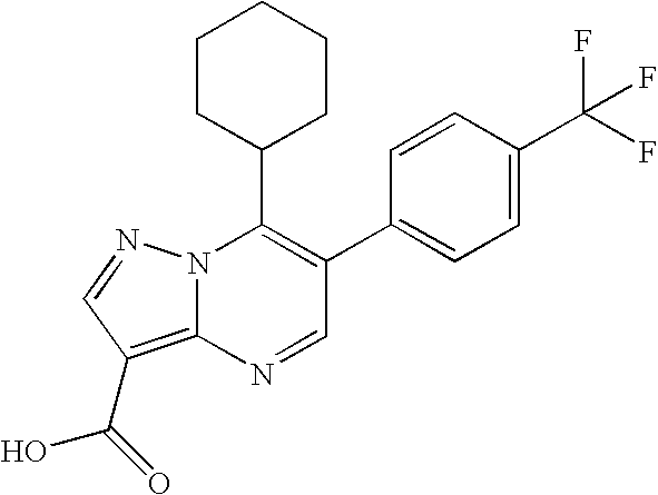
C1=C(C2=C(C3CCCCC3)N3C(=C(C(O)=O)C=N3)N=C2)C=CC(C(F)(F)F)=C1
